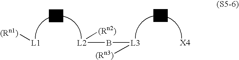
[(Rn1)][L1].[L2](B[L3][(Rn3)])[(Rn2)].[X4]
